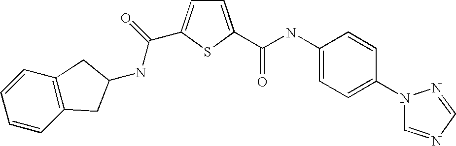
C1=C(C(=O)NC2=CC=C(N3C=NC=N3)C=C2)SC(C(=O)NC2CC3=C(C=CC=C3)C2)=C1
